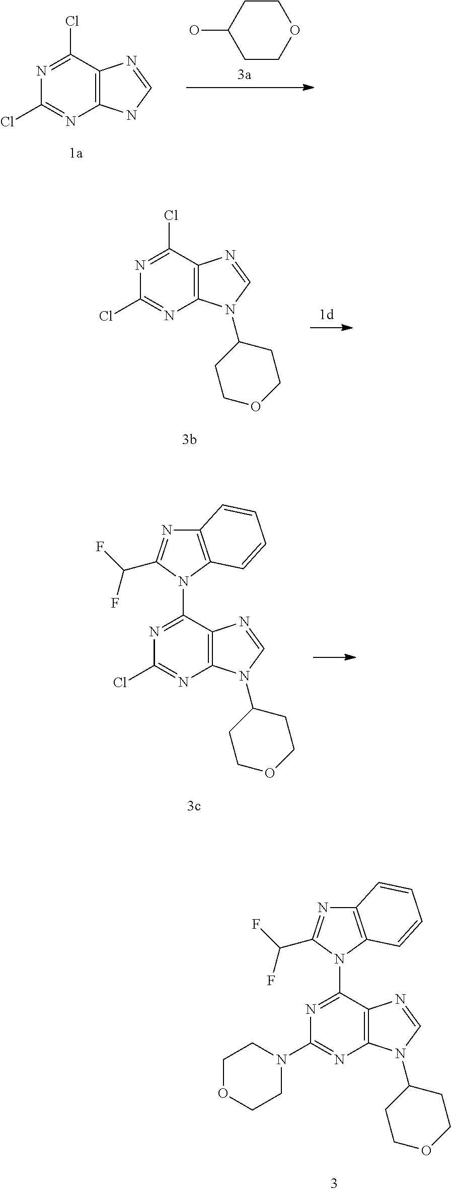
C1COCCC1O.C12=C(C(Cl)=NC(Cl)=N1)N=CN2.C12=C(C(Cl)=NC(Cl)=N1)N=CN2C1CCOCC1.C12=C(C(N3C(C(F)F)=NC4=C3C=CC=C4)=NC(Cl)=N1)N=CN2C1CCOCC1.C12=C(C(N3C(C(F)F)=NC4=C3C=CC=C4)=NC(N3CCOCC3)=N1)N=CN2C1CCOCC1
